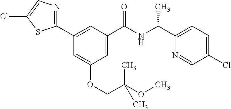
C1(C2=CC(C(NC(C3=CC=C(Cl)C=N3)C)=O)=CC(OCC(OC)(C)C)=C2)=NC=C(Cl)S1
